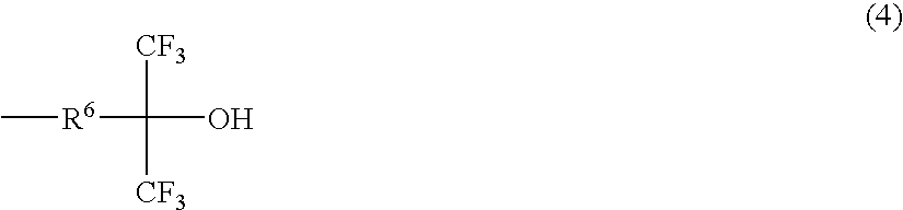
C([R6]C)(O)([CF3])[CF3]
